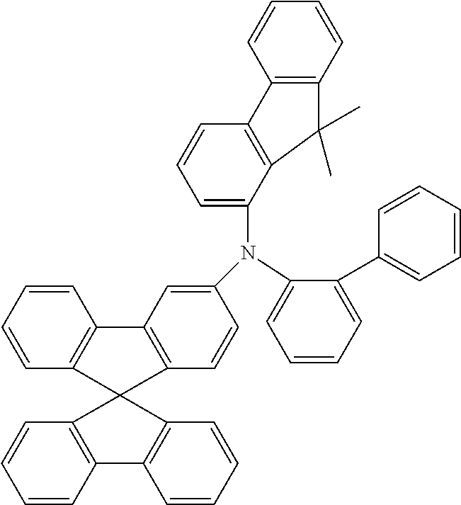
C1=CC=C(N(C2=CC=CC3=C2C(C)(C)C2=C3C=CC=C2)C2=CC3=C(C=C2)C2(C4=C3C=CC=C4)C3=C(C=CC=C3)C3=C2C=CC=C3)C(C2=CC=CC=C2)=C1
